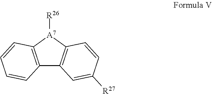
C12=C([A7]([R26])C3=C1C=C([R27])C=C3)C=CC=C2
